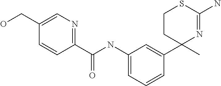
C1CC(C2=CC(NC(C3=NC=C(CO)C=C3)=O)=CC=C2)(C)N=C(N)S1
